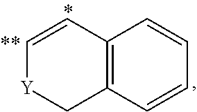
C12=C(C=CC=C1)C[Y]C=C2
